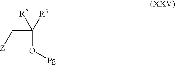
C(C(O[Pg])([R2])[R3])[Z]
